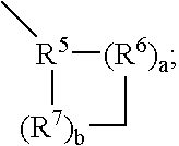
[R5]1(C)[(R7)b]C[(R6)a]1
